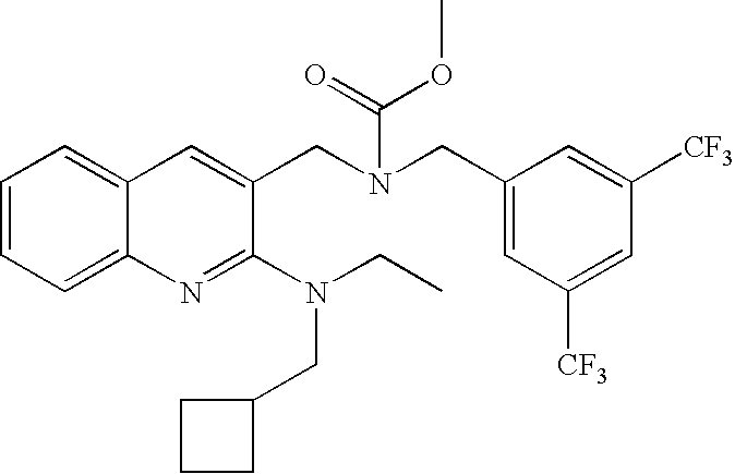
C1=CC=C2C(=C1)C=C(CN(CC1=CC([CF3])=CC([CF3])=C1)C(=O)OC)C(N(CC)CC1CCC1)=N2
